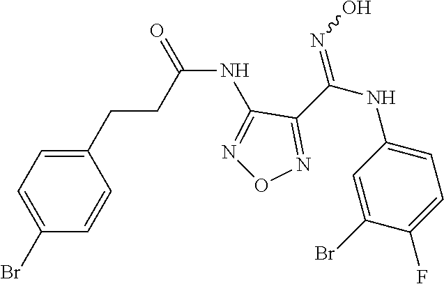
C(NC1=NON=C1C(NC1=CC=C(F)C(Br)=C1)=NO)(=O)CCC1=CC=C(Br)C=C1
